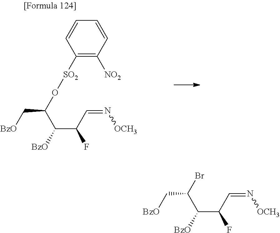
C(C(F)C=N[OCH3])([BzO])C(O[SO2]C1=C([NO2])C=CC=C1)C[BzO].C(C(F)C=N[OCH3])([BzO])C(Br)C[BzO]
